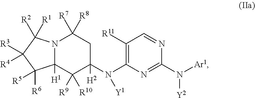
N12C([H1])(C([R9])([R10])C(N(C3=C([R11])C=NC(N([Ar1])[Y2])=N3)[Y1])([H2])CC1([R8])[R7])C([R6])([R5])C([R3])([R4])C2([R1])[R2]
